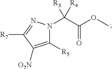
C(C(OC)=O)([R3])([R4])N1C([R5])=C([O2N])C([R7])=N1
